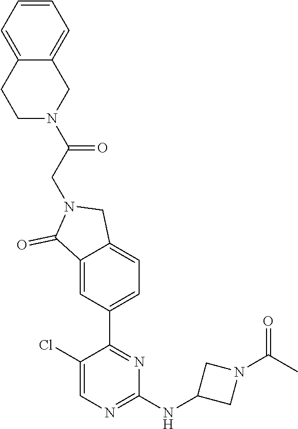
C1(Cl)=CN=C(NC2CN(C(=O)C)C2)N=C1C1=CC=C2C(=C1)C(=O)N(CC(=O)N1CC3=CC=CC=C3CC1)C2
